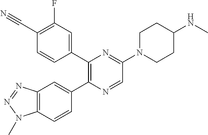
C1(C#N)=C(F)C=C(C2=C(C3=CC4=C(C=C3)N(C)N=N4)N=CC(N3CCC(NC)CC3)=N2)C=C1
